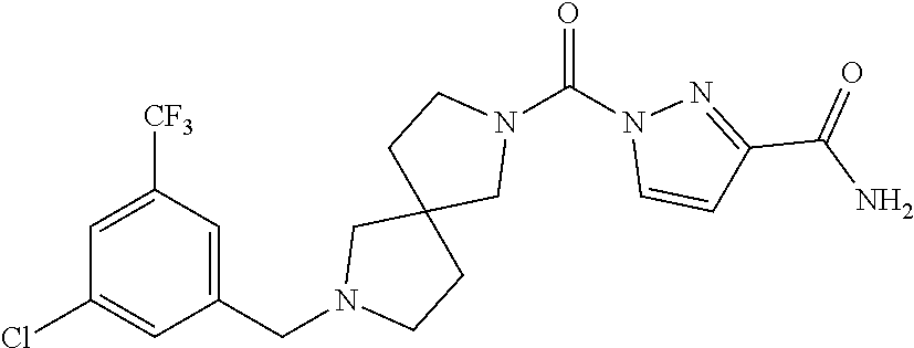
C1=C([CF3])C=C(CN2CC3(CCN(C(=O)N4C=CC(C(N)=O)=N4)C3)CC2)C=C1Cl
